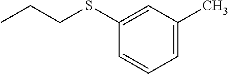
C1(SCCC)=CC(C)=CC=C1
